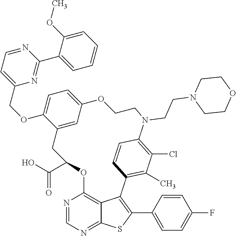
O(C1=CC=C2C=C1CC(C(=O)O)OC1=C3C(=NC=N1)SC(C1=CC=C(F)C=C1)=C3C1=C(C)C(Cl)=C(C=C1)N(CCN1CCOCC1)CCO2)CC1=CC=NC(C2=CC=CC=C2OC)=N1
